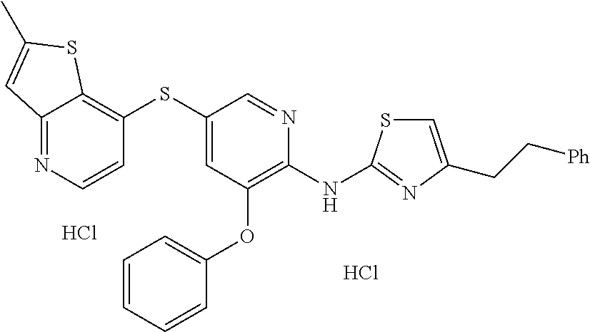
C1(SC2=CC(OC3=CC=CC=C3)=C(NC3=NC(CC[Ph])=CS3)N=C2)=C2C(=NC=C1)C=C(C)S2.Cl.Cl
